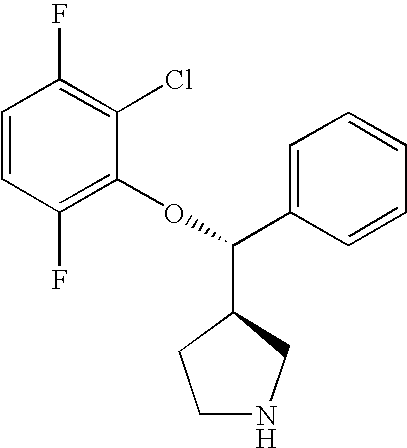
C1=CC(F)=C(OC(C2CCNC2)C2=CC=CC=C2)C(Cl)=C1F
